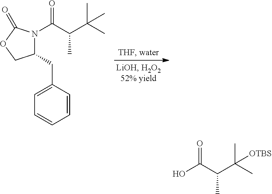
C1(CC2=CC=CC=C2)N(C(C(C(C)(C)C)C)=O)C(=O)OC1.OC(C(C(C)(C)[OTBS])C)=O
